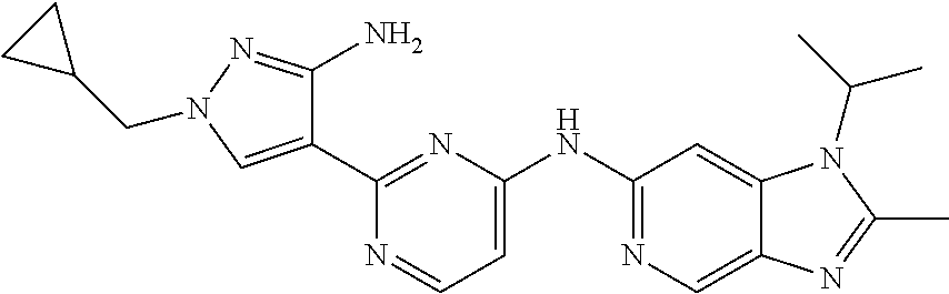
C1(C2=NC(NC3=NC=C4C(=C3)N(C(C)C)C(C)=N4)=CC=N2)=CN(CC2CC2)N=C1N
